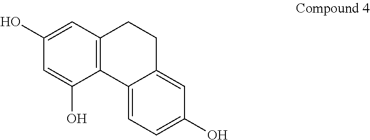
C12=C(C=C(O)C=C1O)CCC1=CC(O)=CC=C21
